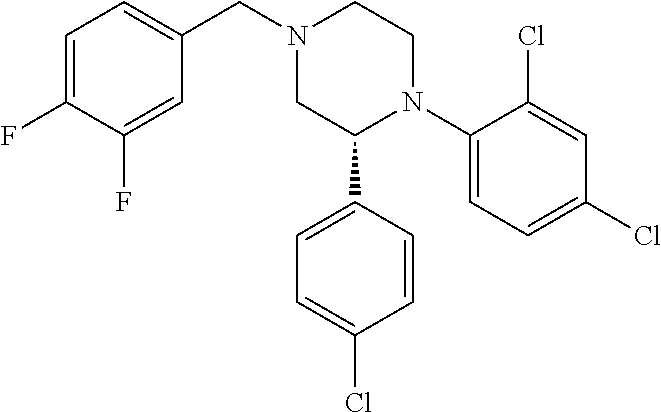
N1(CC2=CC=C(F)C(F)=C2)CC(C2=CC=C(Cl)C=C2)N(C2=CC=C(Cl)C=C2Cl)CC1
